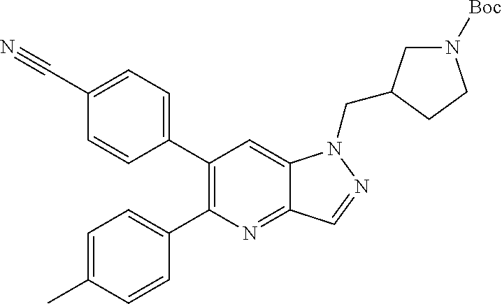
C1=C(C#N)C=CC(C2=C(C3=CC=C(C)C=C3)N=C3C(=C2)N(CC2CN([Boc])CC2)N=C3)=C1
